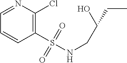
C1(S(=O)(=O)NCC(CC)O)=C(Cl)N=CC=C1
